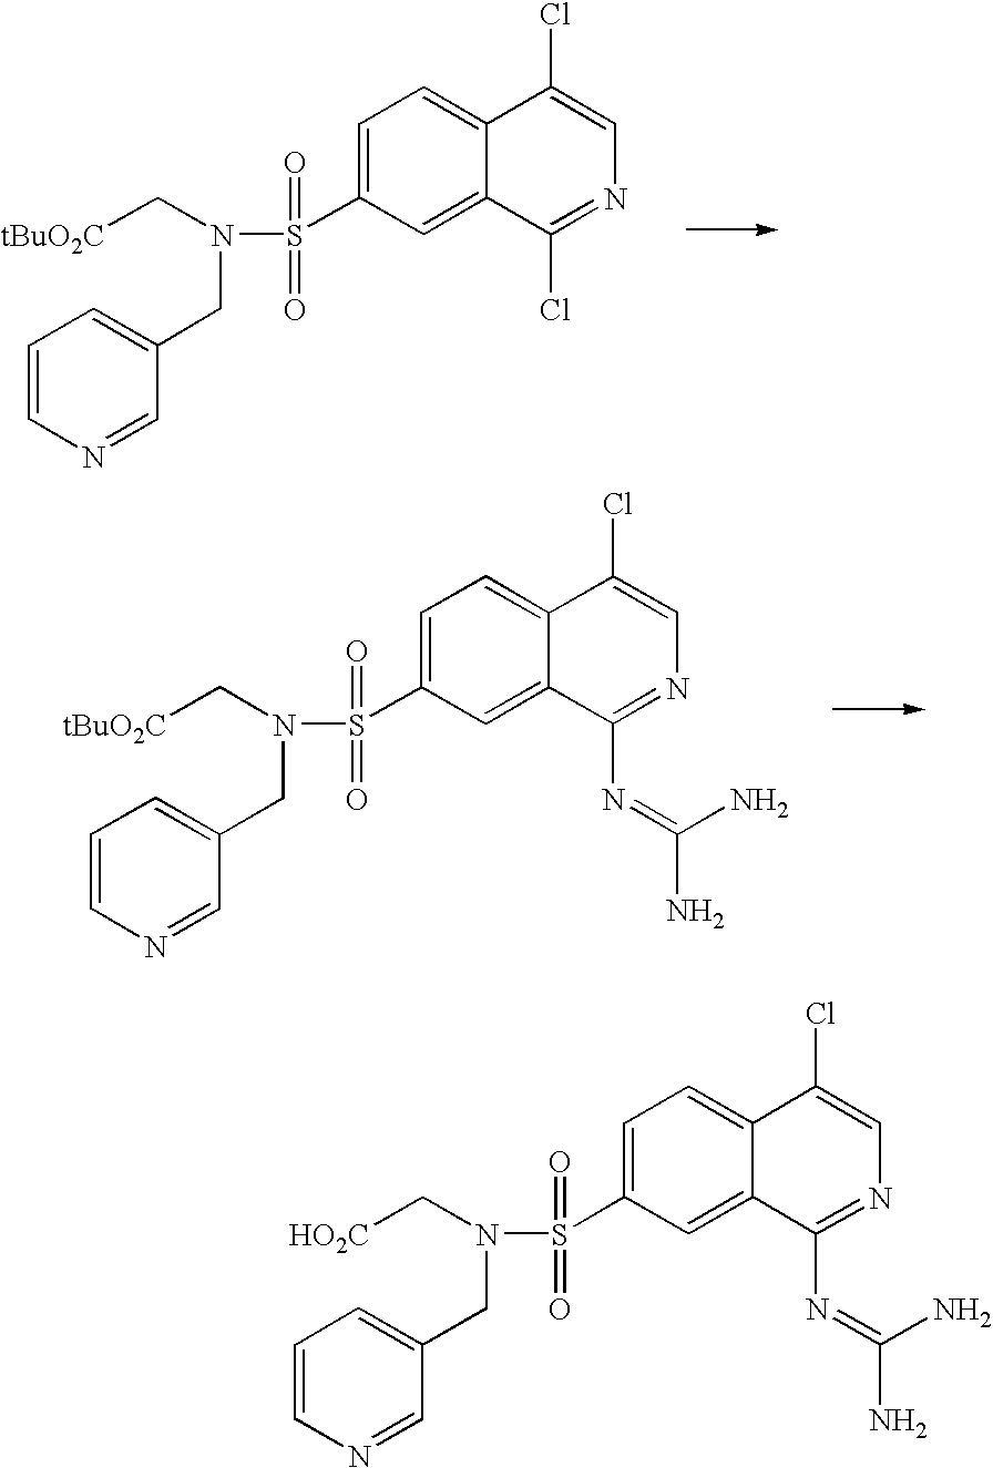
C([tBuO2C])N(S(C1=CC=C2C(=C1)C(Cl)=NC=C2Cl)(=O)=O)CC1=CC=CN=C1.C([tBuO2C])N(S(C1=CC=C2C(=C1)C(N=C(N)N)=NC=C2Cl)(=O)=O)CC1=CC=CN=C1.C([HO2C])N(S(C1=CC=C2C(=C1)C(N=C(N)N)=NC=C2Cl)(=O)=O)CC1=CC=CN=C1
